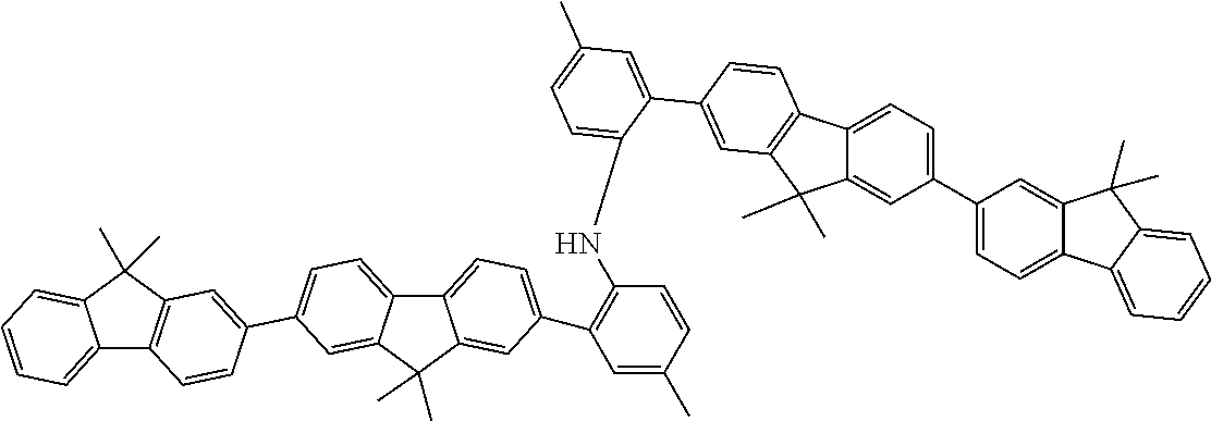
C1(C2=CC=C3C(=C2)C(C)(C)C2=C3C=CC(C3=CC(C)=CC=C3NC3=C(C4=CC=C5C6=CC=C(C7=CC8=C(C9=CC=CC=C9C8(C)C)C=C7)C=C6C(C)(C)C5=C4)C=C(C)C=C3)=C2)=CC=C2C(=C1)C(C)(C)C1=CC=CC=C21
